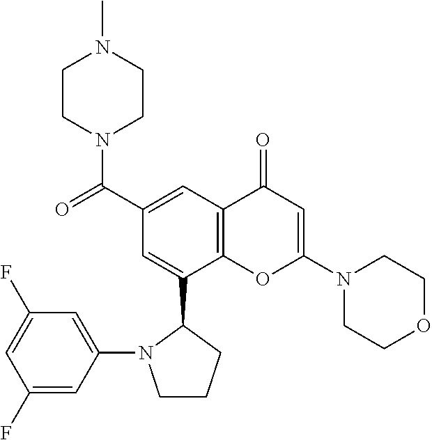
C12=C(C=C(C(N3CCN(C)CC3)=O)C=C1C1N(C3=CC(F)=CC(F)=C3)CCC1)C(=O)C=C(N1CCOCC1)O2
